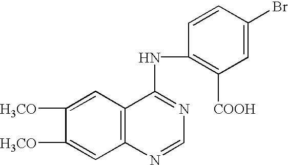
C1([H3CO])=CC2=C(C=C1[H3CO])C(NC1=C([COOH])C=C(Br)C=C1)=NC=N2
